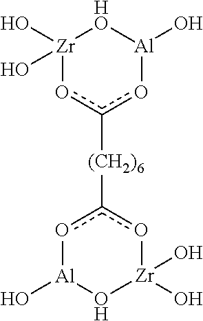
[Zr]1(O)(O)oc([(CH2)6]c2o[Al](O)O[Zr](O)(O)o2)o[Al](O)[HO]1
